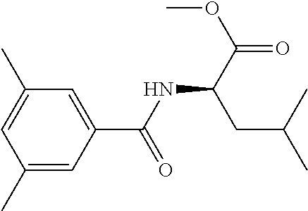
C1(C)=CC(C(NC(C(=O)OC)CC(C)C)=O)=CC(C)=C1
